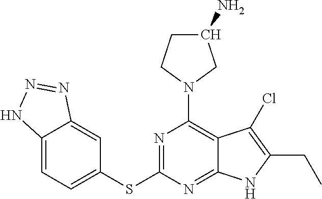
C1=C2C(=CC(SC3=NC(N4CC(N)CC4)=C4C(=N3)NC(CC)=C4Cl)=C1)N=NN2
